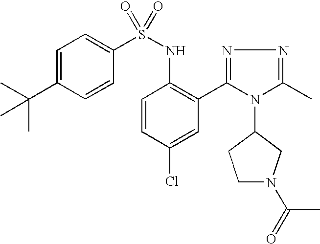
C1=C(C(C)(C)C)C=CC(S(NC2=C(C3=NN=C(C)N3C3CCN(C(=O)C)C3)C=C(Cl)C=C2)(=O)=O)=C1
